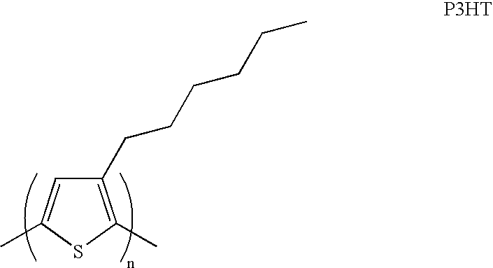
C1=C(C)SC(C)=C1CCCCCC
